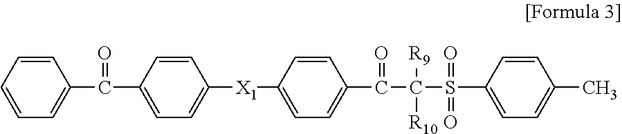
C1=CC=CC=C1C(C1=CC=C([X1]C2=CC=C(C(C(S(C3=CC=C(C)C=C3)(=O)=O)([R9])[R10])=O)C=C2)C=C1)=O
